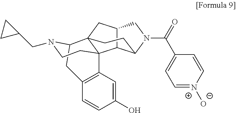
C12C3C(N(C(=O)C4=CC=[N+]([O-])C=C4)C1)CCC1(C2)C32C3=C(CC1N(CC1CC1)CC2)C=CC(O)=C3
